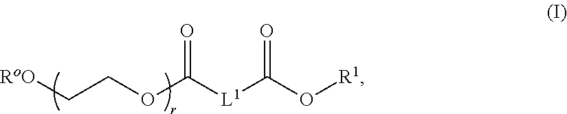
C(COC([L1]C(O[R1])=O)=O)[RoO]
